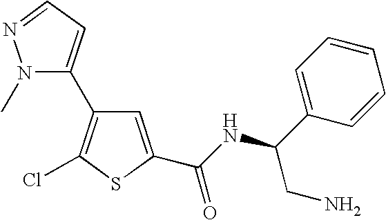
N1(C)N=CC=C1C1=C(Cl)SC(C(NC(C2=CC=CC=C2)CN)=O)=C1
